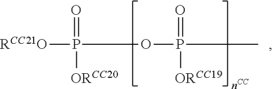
[RCC21O]P(OP(C)(=O)[ORCC19])(=O)[ORCC20]
